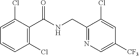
C1(C(NCC2=NC=C([CF3])C=C2Cl)=O)=C(Cl)C=CC=C1Cl
